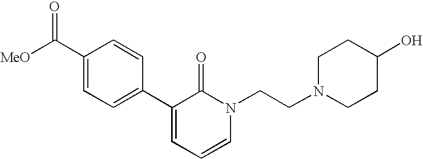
[MeO]C(C1=CC=C(C2=CC=CN(CCN3CCC(O)CC3)C2=O)C=C1)=O
